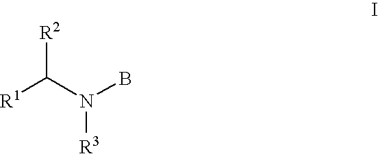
[R2]C(N(B)[R3])[R1]
